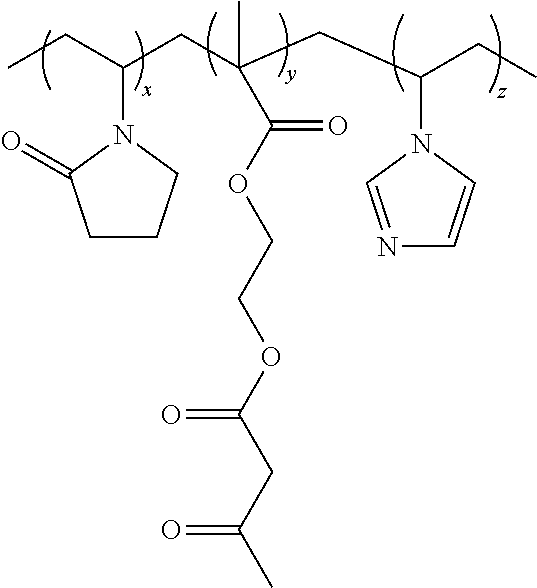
C1CCN(C(CC)CC(CC(CC)N2C=CN=C2)(C)C(OCCOC(CC(C)=O)=O)=O)C1=O
